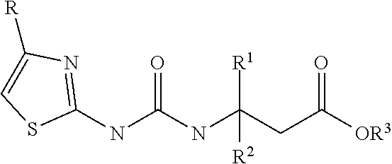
C1(NC(NC(CC([OR3])=O)([R1])[R2])=O)=NC([R])=CS1
